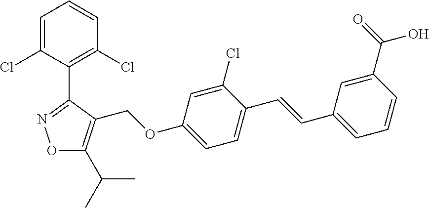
C1=C(Cl)C(C2=NOC(C(C)C)=C2COC2=CC=C(C=CC3=CC=CC(C(=O)O)=C3)C(Cl)=C2)=C(Cl)C=C1
